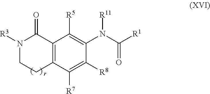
C12=C(C([R7])=C([R8])C(N(C(=O)[R1])[R11])=C1[R5])CCN([R3])C2=O.[r]
